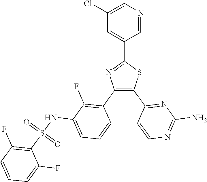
C1=NC=C(Cl)C=C1C1=NC(C2=C(F)C(NS(C3=C(F)C=CC=C3F)(=O)=O)=CC=C2)=C(C2=NC(N)=NC=C2)S1
